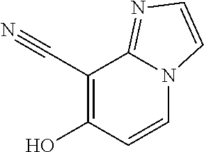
C1(C#N)=C(O)C=CN2C1=NC=C2
